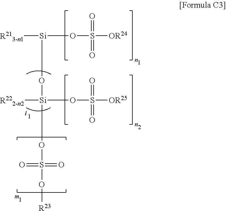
[R213-n1][Si](O[Si]([R222-n2])(OS(=O)(=O)O[R23])OS([OR25])(=O)=O)OS(=O)([OR24])=O
